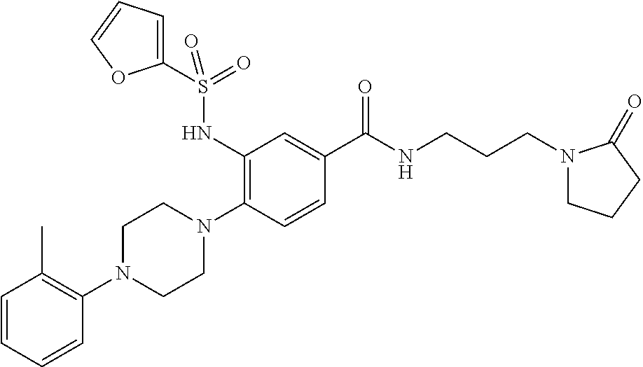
C1=CC=CC(N2CCN(C3=C(NS(=O)(C4=CC=CO4)=O)C=C(C(=O)NCCCN4CCCC4=O)C=C3)CC2)=C1C
